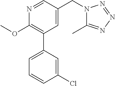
C1(OC)=C(C2=CC=CC(Cl)=C2)C=C(CN2C(C)=NN=N2)C=N1
